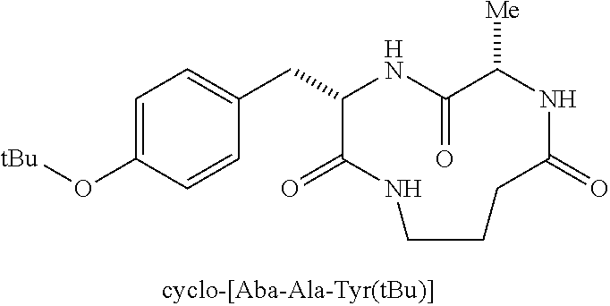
C1=C(O[tBu])C=CC(CC2NC(=O)C([Me])NC(=O)CCCNC2=O)=C1
